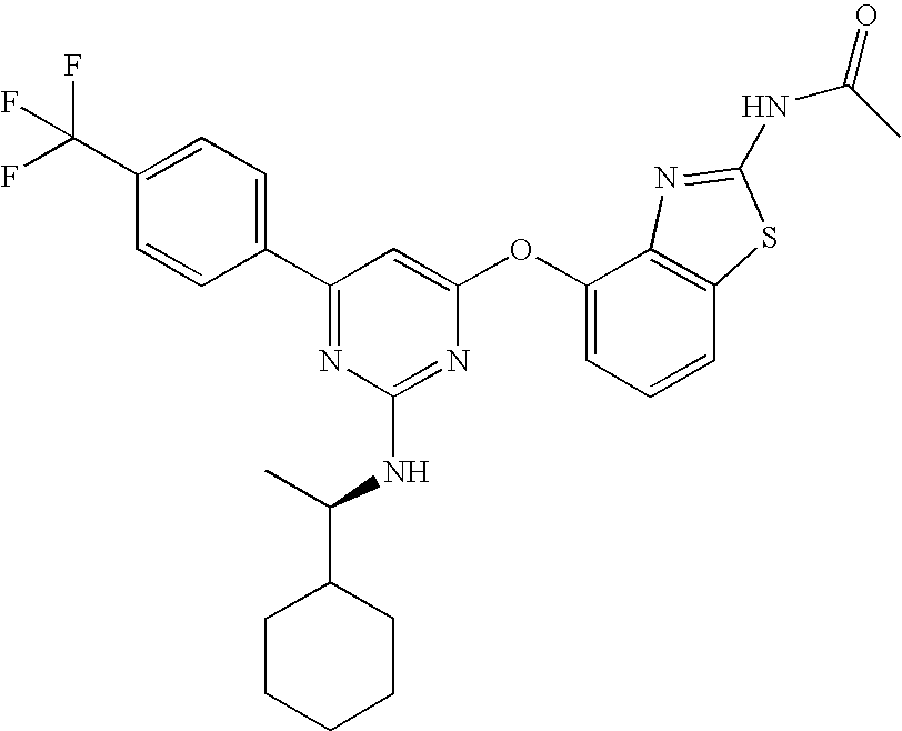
C1(C(F)(F)F)=CC=C(C2=NC(NC(C3CCCCC3)C)=NC(OC3=CC=CC4=C3N=C(NC(C)=O)S4)=C2)C=C1
